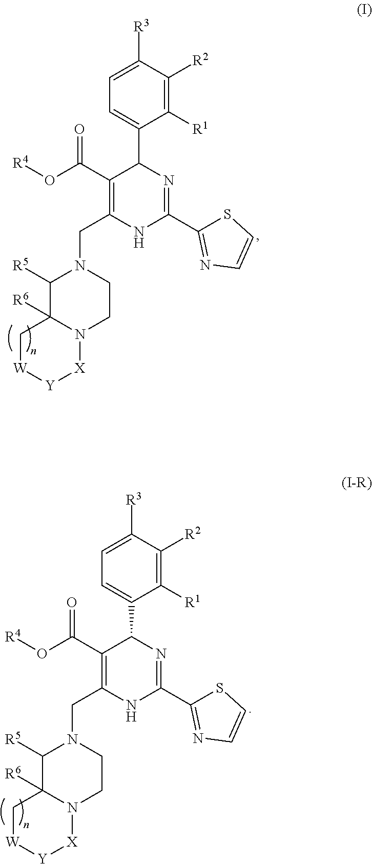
C1([R1])=C([R2])C([R3])=CC=C1C1C(C(=O)O[R4])=C(CN2C([R5])C3([R6])N(CC2)[X][Y][W]C3)NC(C2=NC=CS2)=N1.C1([R1])=C([R2])C([R3])=CC=C1C1C(C(=O)O[R4])=C(CN2C([R5])C3([R6])N(CC2)[X][Y][W]C3)NC(C2=NC=CS2)=N1
